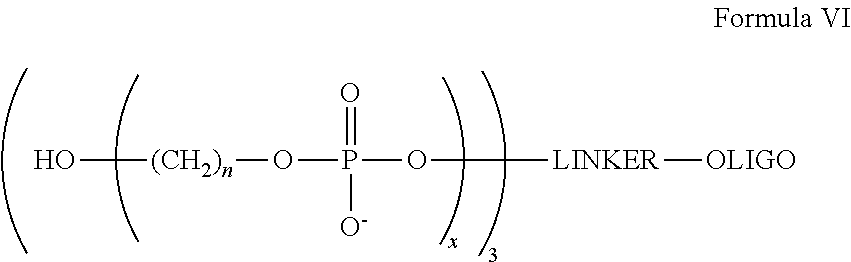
O[(CH2)n]OP(=O)(O[LINKER][OLIGO])[O-]
